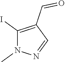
C1(I)=C(C=O)C=NN1C
